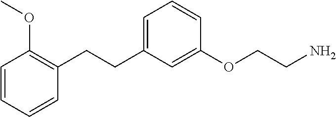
C1=CC=CC(CCC2=CC=CC(OCCN)=C2)=C1OC
